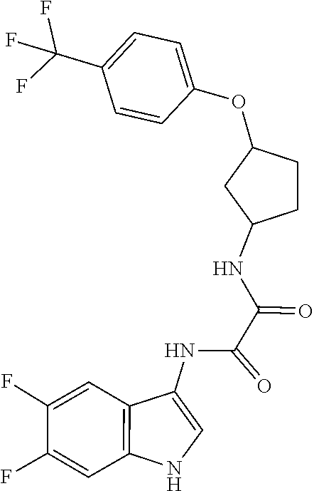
C1=C(OC2CC(NC(C(NC3=CNC4=C3C=C(F)C(F)=C4)=O)=O)CC2)C=CC(C(F)(F)F)=C1
